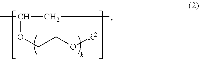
CC(CC)OCCO[R2]
